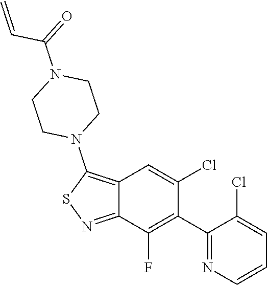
C1(C2=C(F)C3=NSC(N4CCN(C(C=C)=O)CC4)=C3C=C2Cl)=NC=CC=C1Cl
